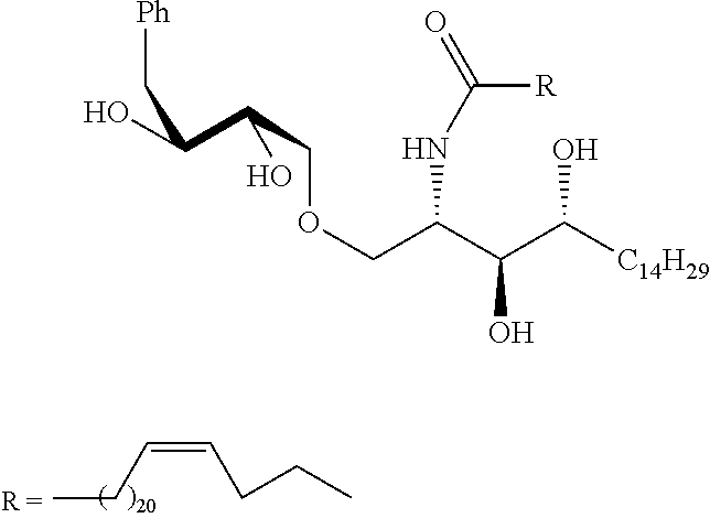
CCC=CCCC.OC(C(COCC(NC(=O)[R])C(C([C14H29])O)O)O)C[Ph]
